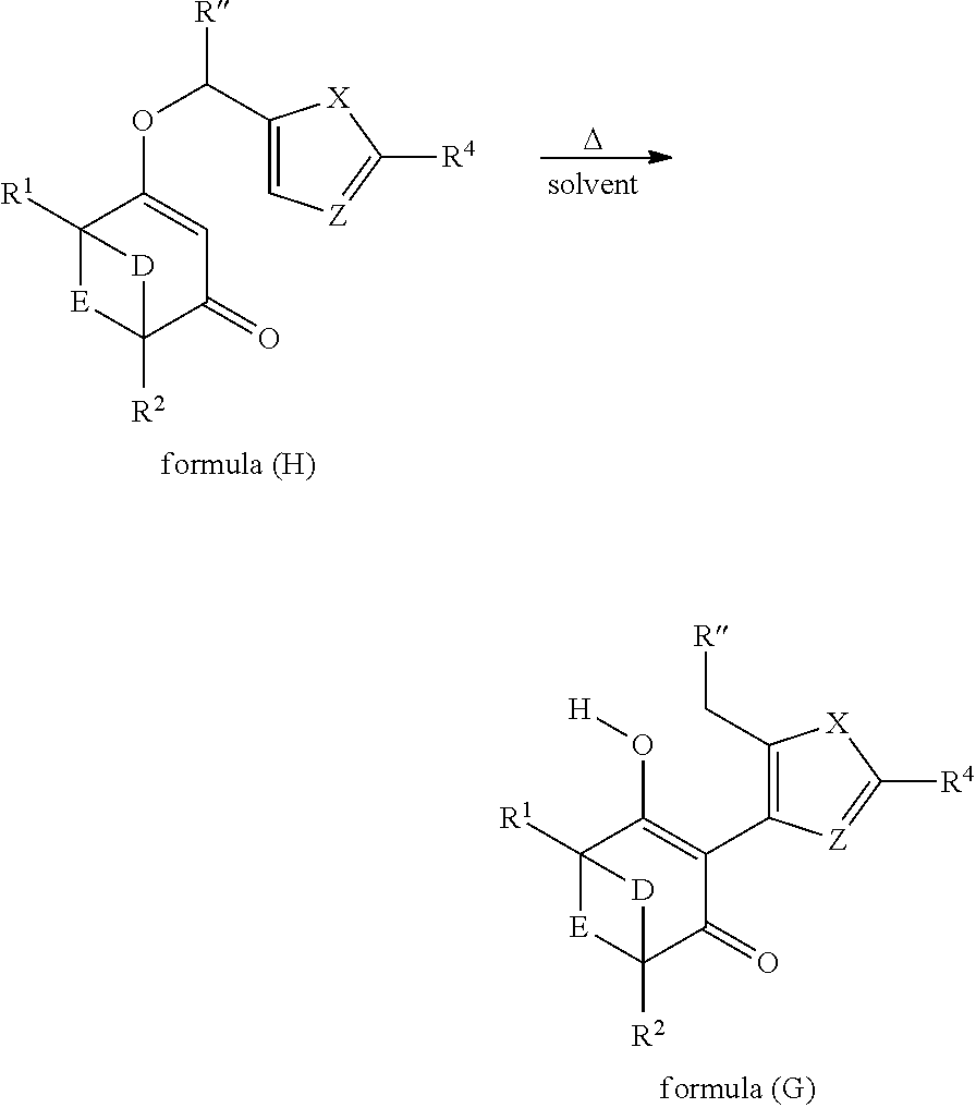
C12([R1])[E]C([R2])(C(=O)C=C1OC(C1=C[Z]=C([R4])[X]1)[R])[D]2.[D].C12([R1])[E]C([R2])(C(=O)C(C3=C(C[R])[X]C([R4])=[Z]3)=C1O[H])[D]2
